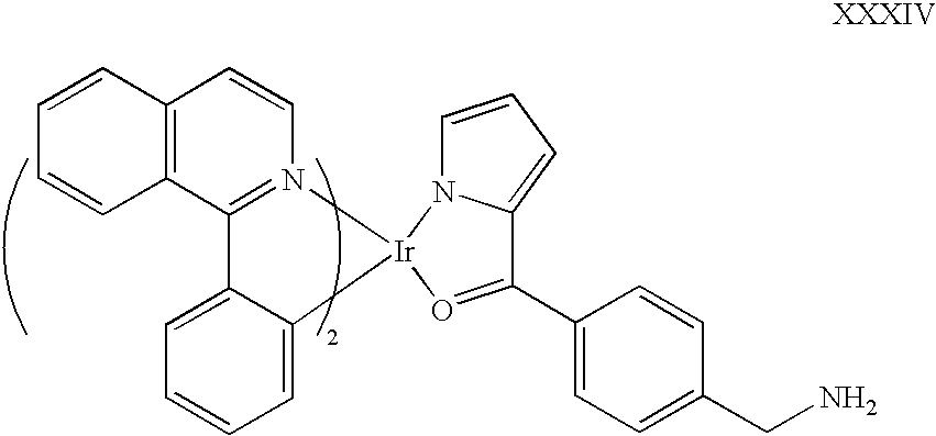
C12=C(C3=N(C=C1)[Ir]1(C4=CC=CC=C34)O=C(C3=CC=C(CN)C=C3)C3=CC=CN13)C=CC=C2
